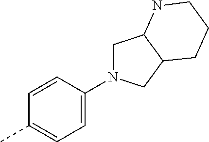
C1=CC(N2CC3C(C2)CCCN3)=CC=C1C
